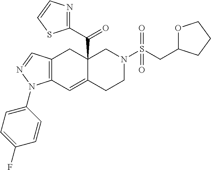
C12=C(C=C3C(C(C4=NC=CS4)=O)(C1)CN(S(CC1OCCC1)(=O)=O)CC3)N(C1=CC=C(F)C=C1)N=C2
